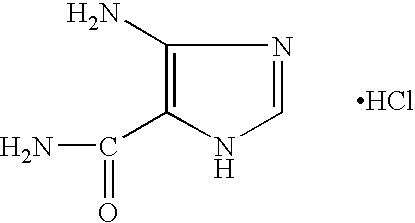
C1(N)=C(C(N)=O)NC=N1.Cl
